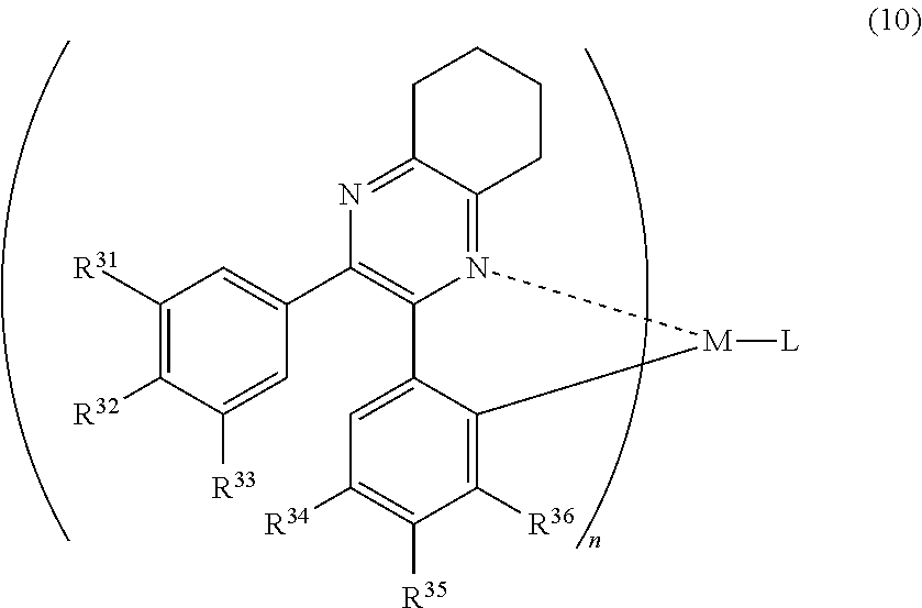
C1([R31])=C([R32])C([R33])=CC(C2=C3N(=C4C(=N2)CCCC4)[M]([L])C2=C([R36])C([R35])=C([R34])C=C32)=C1
